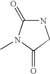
N1(C)C(=O)CNC1=O
